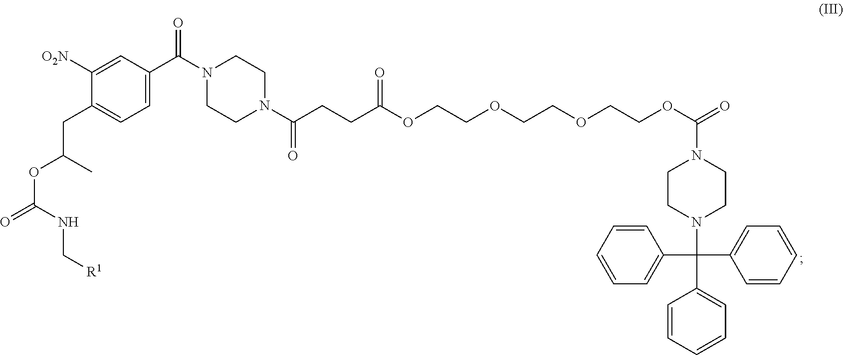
N1(C(CCC(OCCOCCOCCOC(=O)N2CCN(C(C3=CC=CC=C3)(C3=CC=CC=C3)C3=CC=CC=C3)CC2)=O)=O)CCN(C(C2=CC=C(CC(OC(=O)NC[R1])C)C([O2N])=C2)=O)CC1
